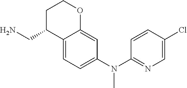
NCC1C2=CC=C(N(C3=NC=C(Cl)C=C3)C)C=C2OCC1
